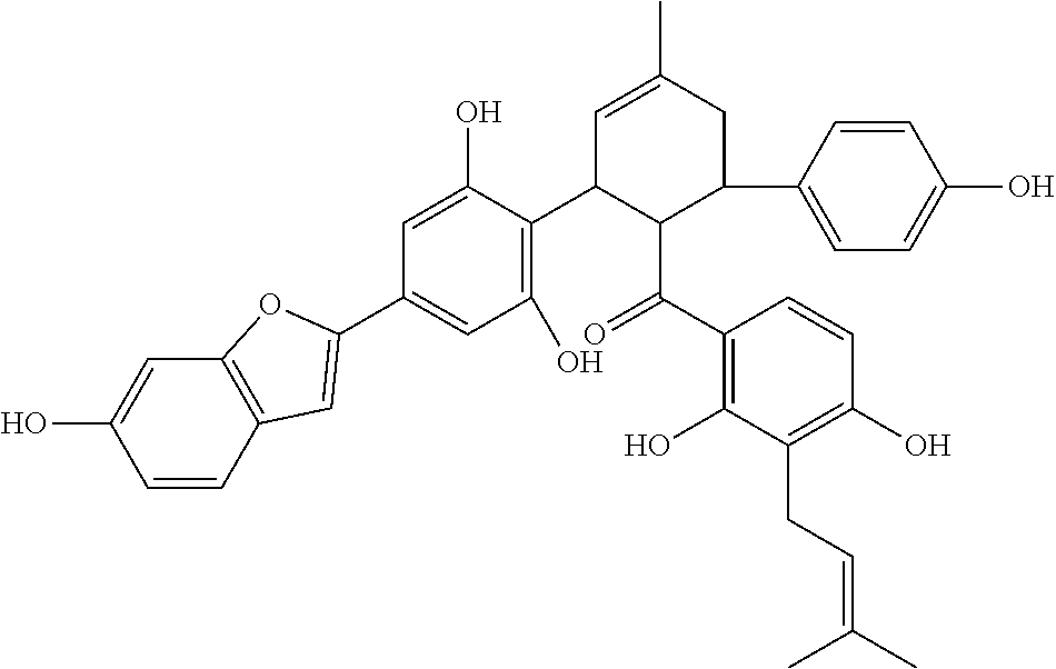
C1(C2=CC(O)=C(C3C(C(=O)C4=C(O)C(CC=C(C)C)=C(O)C=C4)C(C4=CC=C(O)C=C4)CC(C)=C3)C(O)=C2)=CC2=C(O1)C=C(O)C=C2
